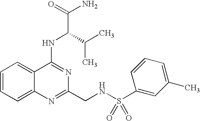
C12=CC=CC=C1C(NC(C(N)=O)C(C)C)=NC(CNS(=O)(=O)C1=CC(C)=CC=C1)=N2
